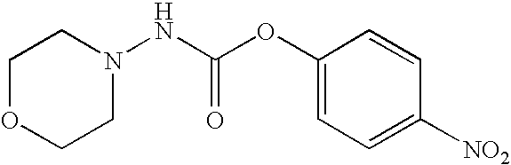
C1OCCN(NC(OC2=CC=C([NO2])C=C2)=O)C1
